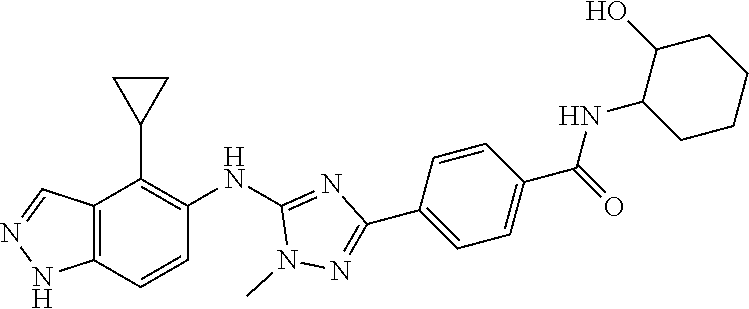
C12=C(C=CC(NC3=NC(C4=CC=C(C(NC5CCCCC5O)=O)C=C4)=NN3C)=C1C1CC1)NN=C2
